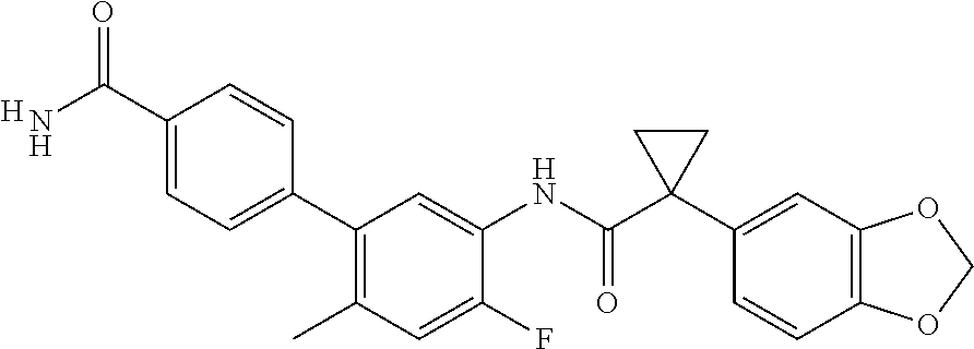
C1(C)=C(C2=CC=C(C(N)=O)C=C2)C=C(NC(C2(C3=CC4=C(C=C3)OCO4)CC2)=O)C(F)=C1.[H]
